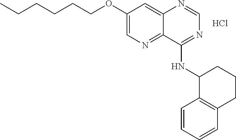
C1(OCCCCCC)=CN=C2C(=C1)N=CN=C2NC1C2=C(CCC1)C=CC=C2.Cl
